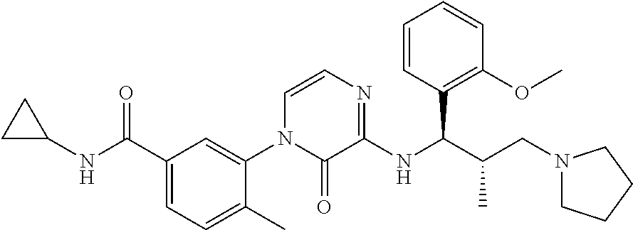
C1(C(NC2CC2)=O)=CC=C(C)C(N2C(=O)C(NC(C(CN3CCCC3)C)C3=C(OC)C=CC=C3)=NC=C2)=C1
